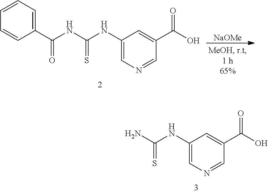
NC(=S)NC1=CN=CC(C(=O)O)=C1.C1=CC=C(C(=O)NC(=S)NC2=CN=CC(C(=O)O)=C2)C=C1.[NaOMe]
